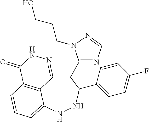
C12=C3C=CC=C1NNC(C1=CC=C(F)C=C1)C(C1=NC=NN1CCCO)C2=NNC3=O
